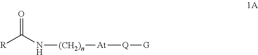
[R]C(N[(CH2)n][At][Q][G])=O
